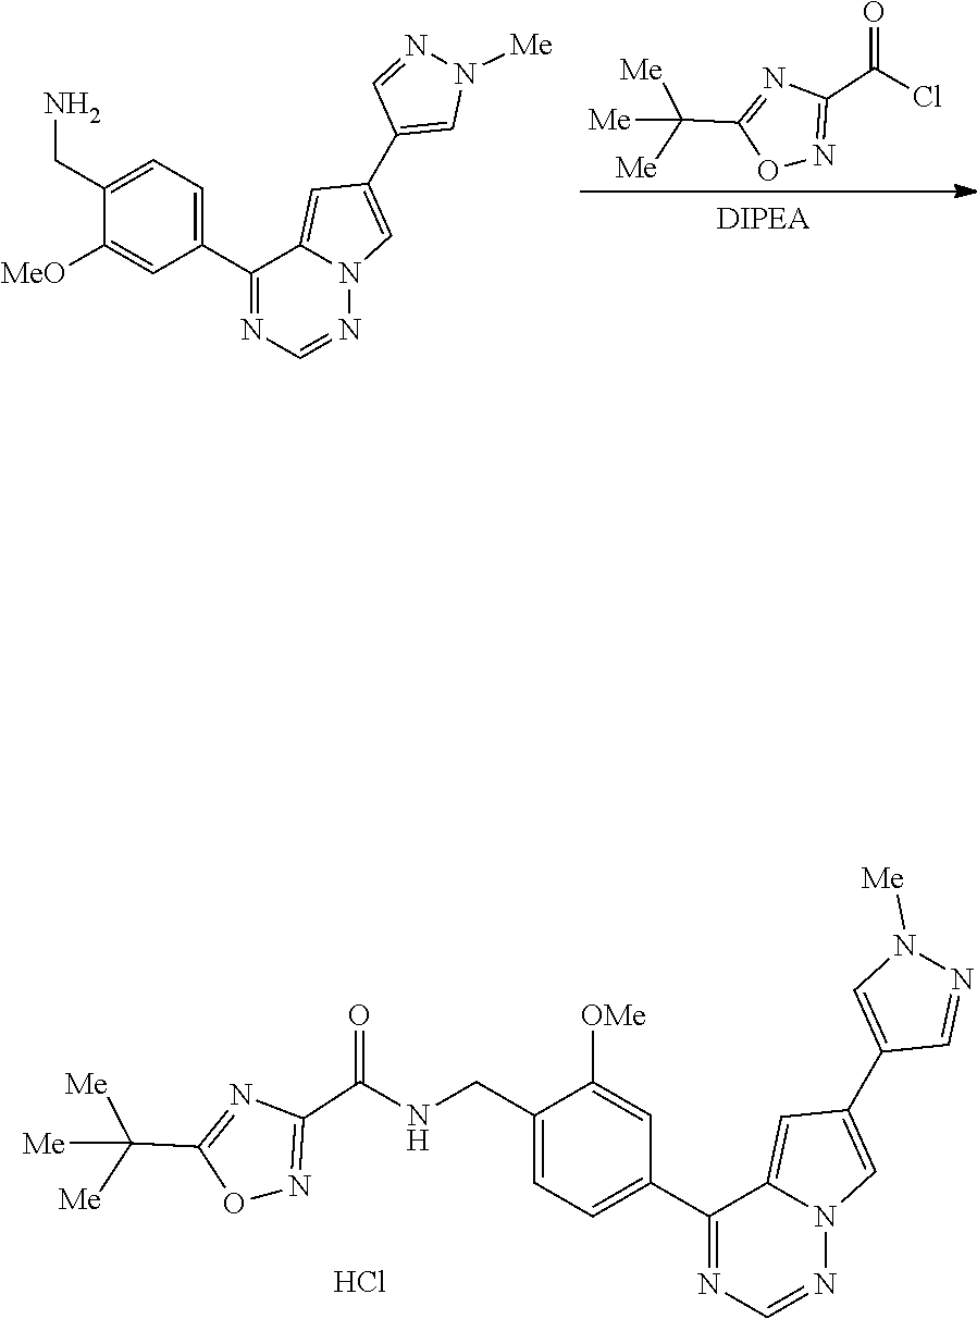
O1C(C([Me])([Me])[Me])=NC(C(=O)Cl)=N1.N12N=CN=C(C3=CC=C(CN)C([MeO])=C3)C1=CC(C1=CN([Me])N=C1)=C2.Cl.N12N=CN=C(C3=CC=C(CNC(C4=NOC(C([Me])([Me])[Me])=N4)=O)C([OMe])=C3)C1=CC(C1=CN([Me])N=C1)=C2
